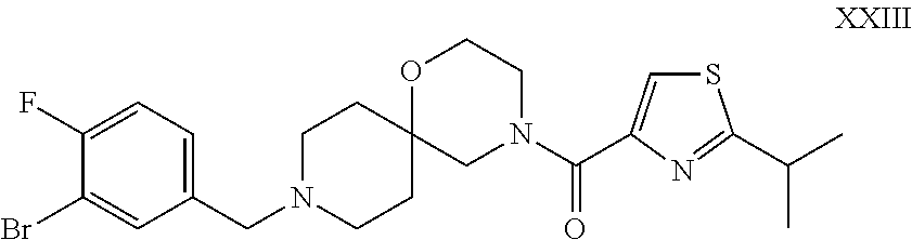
O1C2(CN(C(C3=CSC(C(C)C)=N3)=O)CC1)CCN(CC1=CC=C(F)C(Br)=C1)CC2
